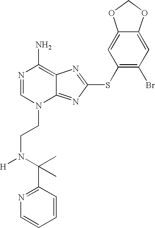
N1=CN(CCN([H])C(C2=NC=CC=C2)(C)C)C2=NC(SC3=C(Br)C=C4C(=C3)OCO4)=NC2=C1N
